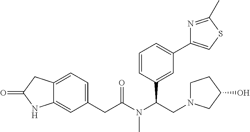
C12=CC=C(CC(N(C(CN3CCC(O)C3)C3=CC(C4=CSC(C)=N4)=CC=C3)C)=O)C=C1NC(=O)C2
